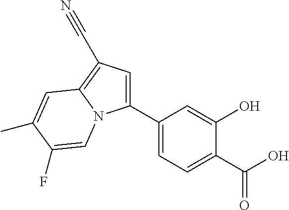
C1(C2=CC=C(C(O)=O)C(O)=C2)=CC(C#N)=C2N1C=C(F)C(C)=C2
